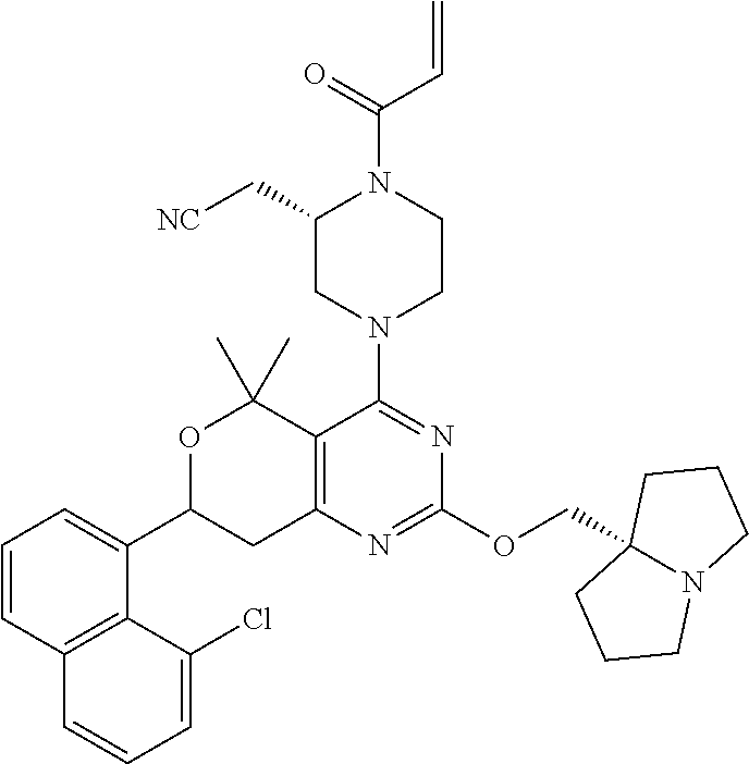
O(C1=NC2=C(C(N3CCN(C(=O)C=C)C(C[NC])C3)=N1)C(C)(C)OC(C1=CC=CC3=C1C(Cl)=CC=C3)C2)CC12CCCN1CCC2
